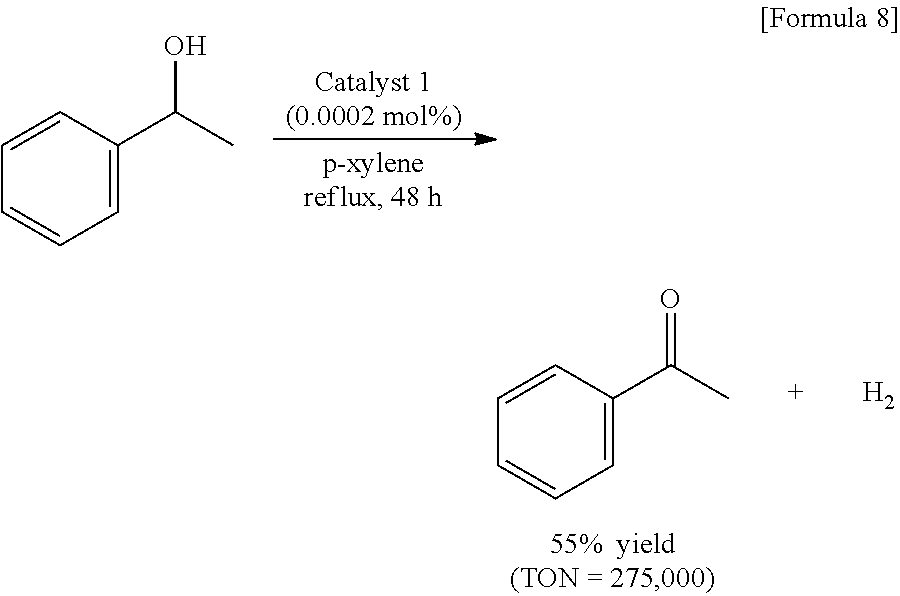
C1=C(C(C)O)C=CC=C1.C1=C(C(C)=O)C=CC=C1.[H2]
